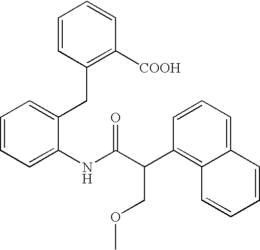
C1=CC=C(NC(C(C2=C3C(=CC=C2)C=CC=C3)COC)=O)C(CC2=C([COOH])C=CC=C2)=C1
